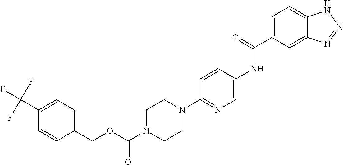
C1(C(F)(F)F)=CC=C(COC(N2CCN(C3=NC=C(NC(C4=CC=C5C(=C4)N=NN5)=O)C=C3)CC2)=O)C=C1
